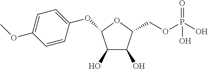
C1=C(OC)C=CC(OC2C(O)C(O)C(COP(O)(=O)O)O2)=C1
